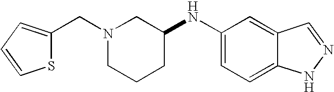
C12=CC(NC3CCCN(CC4=CC=CS4)C3)=CC=C1NN=C2
